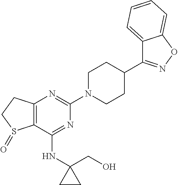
C12=C(C(NC3(CO)CC3)=NC(N3CCC(C4=NOC5=CC=CC=C45)CC3)=N1)S(=O)CC2
